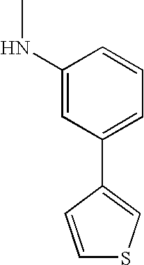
C1(NC)=CC(C2=CSC=C2)=CC=C1
